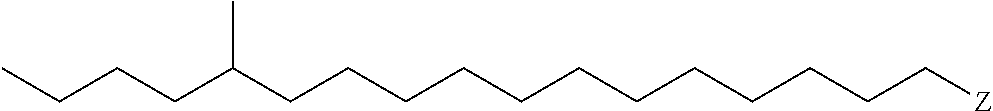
C(CCCCC[Z])CCCCCCC(CCCC)C
